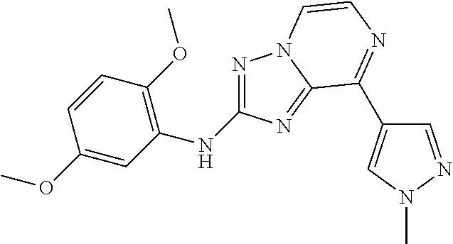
N1=C(NC2=C(OC)C=CC(OC)=C2)N=C2N1C=CN=C2C1=CN(C)N=C1
